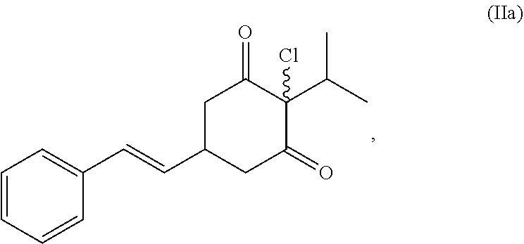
C1=CC=CC(C=CC2CC(=O)C(C(C)C)(Cl)C(=O)C2)=C1
